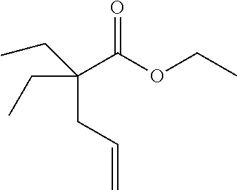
C(CC=C)(C(OCC)=O)(CC)CC
